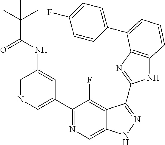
C1=NC=C(C2=NC=C3C(=C2F)C(C2=NC4=C(N2)C=CC=C4C2=CC=C(F)C=C2)=NN3)C=C1NC(C(C)(C)C)=O
